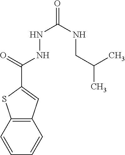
C1(C(=O)NNC(=O)NCC(C)C)=CC2=C(S1)C=CC=C2
